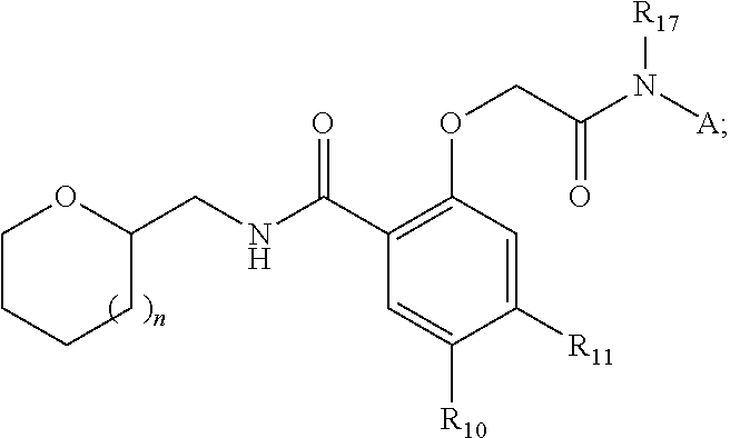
C1CCCC(CNC(C2=C(OCC(N([A])[R17])=O)C=C([R11])C([R10])=C2)=O)O1
